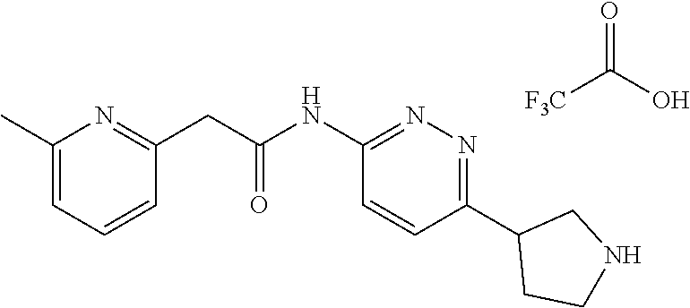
C1(NC(CC2=NC(C)=CC=C2)=O)=NN=C(C2CCNC2)C=C1.[F3C]C(O)=O
